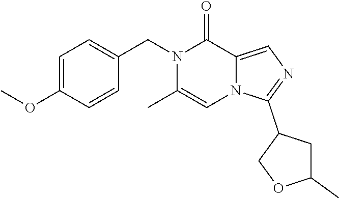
C1=C(OC)C=CC(CN2C(C)=CN3C(=CN=C3C3COC(C)C3)C2=O)=C1
